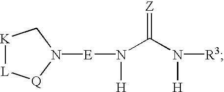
N1([E]N(C(N([R3])[H])=[Z])[H])C[K][L][Q]1
